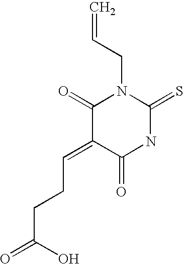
C(C=C1C(=O)N(CC=C)C(=S)NC1=O)CC(=O)O
